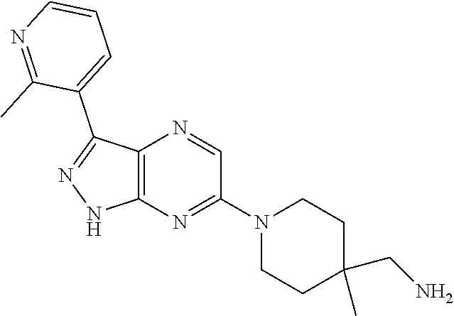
C12=C(N=C(N3CCC(C)(CN)CC3)C=N1)NN=C2C1=CC=CN=C1C
